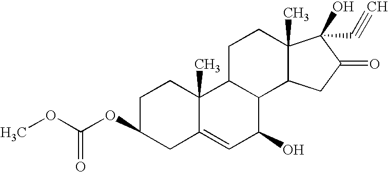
COC(OC1CC2=CC(O)C3C(C2(C)CC1)CCC1(C)C3CC(=O)C1(O)C#C)=O
